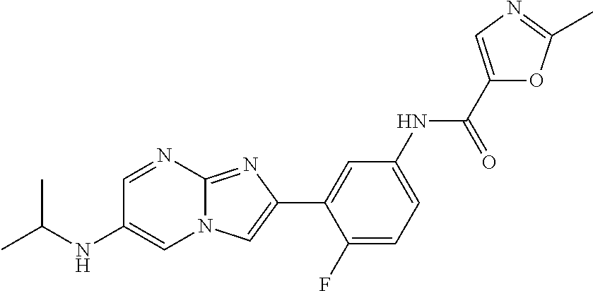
C1=NC2=NC(C3=CC(NC(C4=CN=C(C)O4)=O)=CC=C3F)=CN2C=C1NC(C)C
